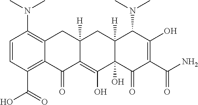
C1=CC(C(O)=O)=C2C(=C1N(C)C)CC1([H])C(=C(O)C3(O)C([H])(C1)C(N(C)C)C(O)=C(C(=O)N)C3=O)C2=O
